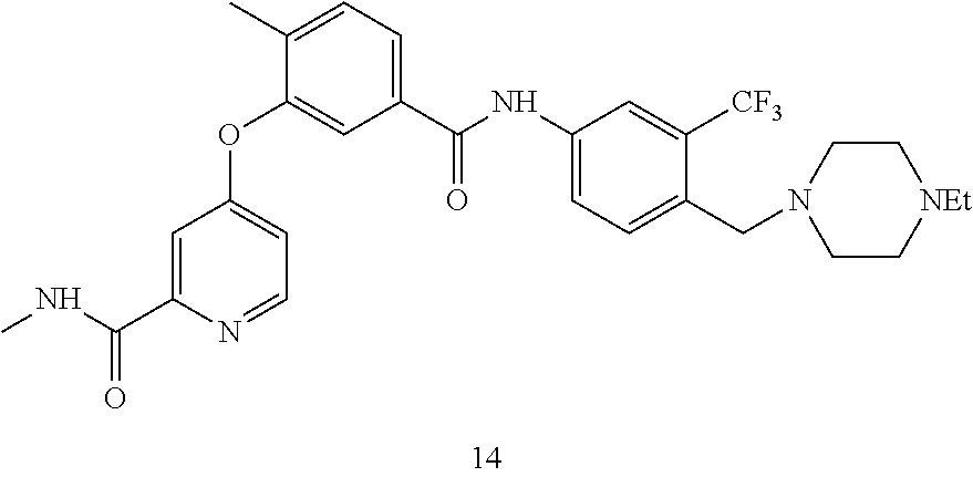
C1=C(C(NC)=O)N=CC=C1OC1=CC(C(NC2=CC=C(CN3CC[NEt]CC3)C([CF3])=C2)=O)=CC=C1C
